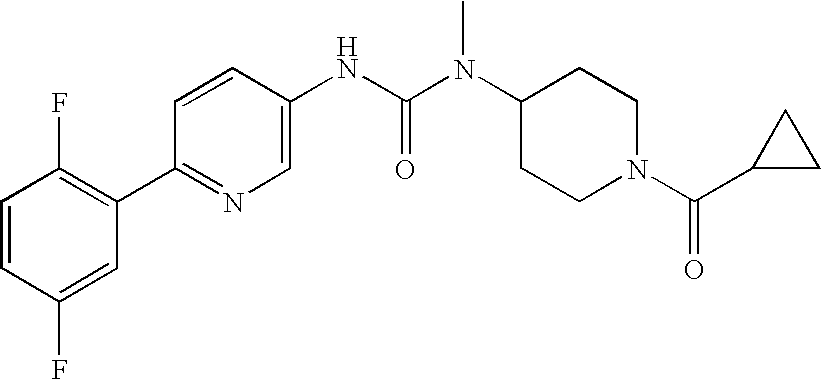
C1=CC(F)=CC(C2=NC=C(NC(N(C3CCN(C(=O)C4CC4)CC3)C)=O)C=C2)=C1F
